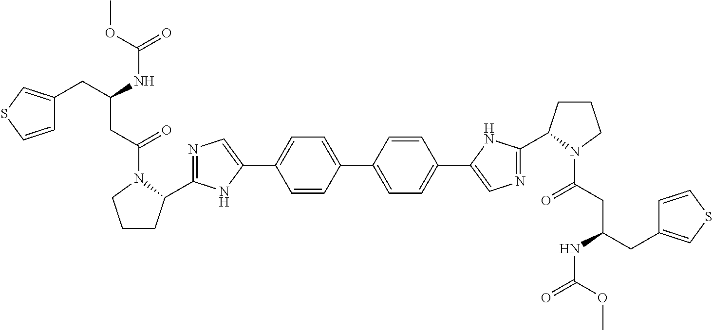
C1=CC(C2=CC=C(C3=CN=C(C4CCCN4C(CC(CC4=CSC=C4)NC(=O)OC)=O)N3)C=C2)=CC=C1C1=CN=C(C2CCCN2C(CC(CC2=CSC=C2)NC(=O)OC)=O)N1
